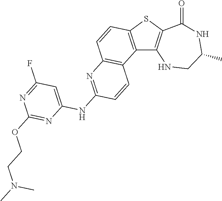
C12=C(SC3=C1NCC(C)NC3=O)C=CC1=C2C=CC(NC2=CC(F)=NC(OCCN(C)C)=N2)=N1
